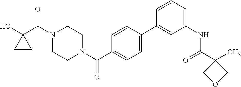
OC1(C(N2CCN(C(=O)C3=CC=C(C4=CC(NC(=O)C5(C)COC5)=CC=C4)C=C3)CC2)=O)CC1
